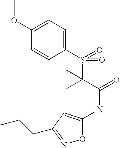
C1(OC)=CC=C(S(=O)(C(C(=O)NC2=CC(CCC)=NO2)(C)C)=O)C=C1
